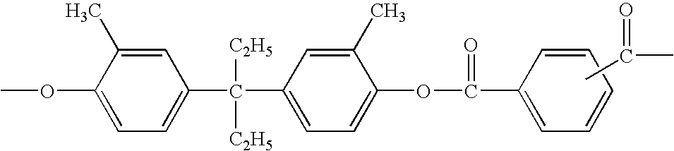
COC1=CC=C(C(C2=CC=C(OC(=O)C3=CC=CC=C3)C(C)=C2)([C2H5])[C2H5])C=C1C.CC(=O)C
